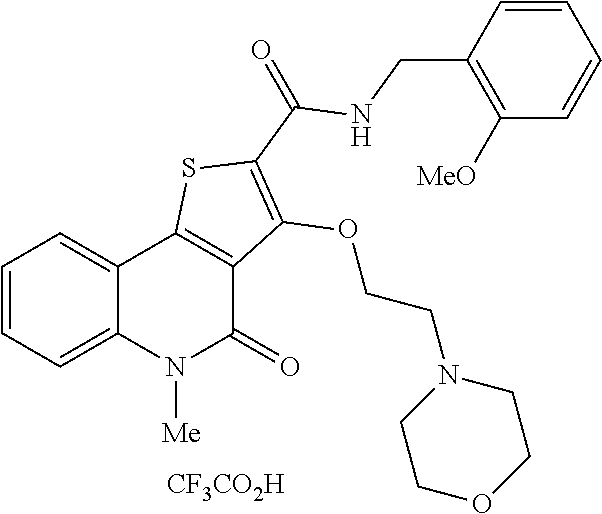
[CF3CO2H].C1=CC=C2C(=C1)C1=C(C(=O)N2[Me])C(OCCN2CCOCC2)=C(C(NCC2=C([MeO])C=CC=C2)=O)S1
